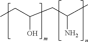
C(O)(CC)CC(C)N
